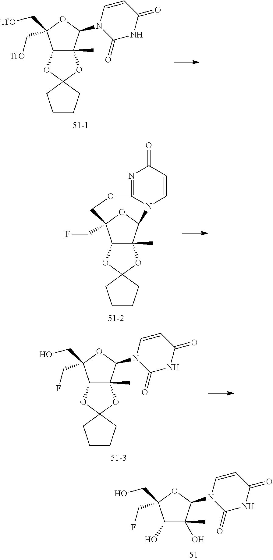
C1(O)C(O)(C)C(N2C(=O)NC(=O)C=C2)OC1(CO)CF.C12C(C)(C(N3C(=O)NC(=O)C=C3)OC1(C[TfO])C[TfO])OC1(O2)CCCC1.C12C(C)(C3OC1(CF)COC1=NC(=O)C=CN31)OC1(O2)CCCC1.C12C(C)(C(N3C(=O)NC(=O)C=C3)OC1(CO)CF)OC1(O2)CCCC1
